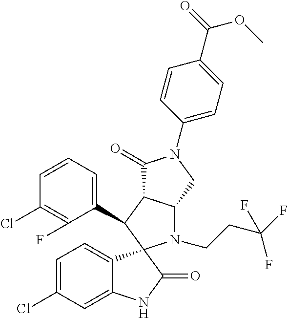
C1(C2C3C(N(CCC(F)(F)F)C24C2=CC=C(Cl)C=C2NC4=O)CN(C2=CC=C(C(OC)=O)C=C2)C3=O)=CC=CC(Cl)=C1F
